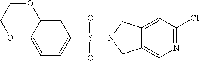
C12=CC(Cl)=NC=C1CN(S(C1=CC=C3C(=C1)OCCO3)(=O)=O)C2
